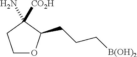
C1OC(CCC[B(OH)2])C(N)([CO2H])C1
